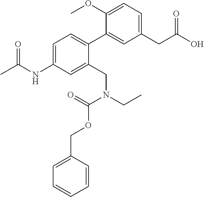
C1=C(OC)C(C2=CC=C(NC(C)=O)C=C2CN(CC)C(=O)OCC2=CC=CC=C2)=CC(CC(O)=O)=C1
